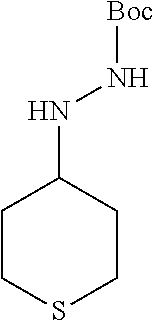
C1CSCCC1NN[Boc]
